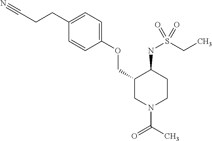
C1(CCC#N)=CC=C(OCC2CN(C(C)=O)CCC2NS(=O)(CC)=O)C=C1
